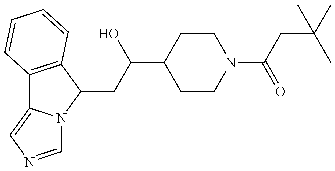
C12=C(C(CC(O)C3CCN(C(=O)CC(C)(C)C)CC3)N3C1=CN=C3)C=CC=C2
